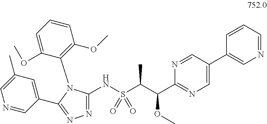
N1=CC(C2=CN=CC=C2)=CN=C1C(C(S(NC1=NN=C(C2=CC(C)=CN=C2)N1C1=C(OC)C=CC=C1OC)(=O)=O)C)OC
